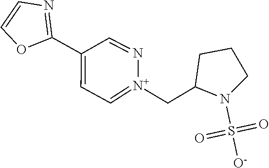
[N+]1(CC2CCCN2S(=O)(=O)[O-])=CC=C(C2=NC=CO2)C=N1
